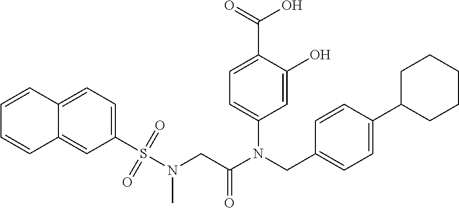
C1=C(O)C(C(=O)O)=CC=C1N(CC1=CC=C(C2CCCCC2)C=C1)C(CN(S(C1=CC=C2C(=C1)C=CC=C2)(=O)=O)C)=O
